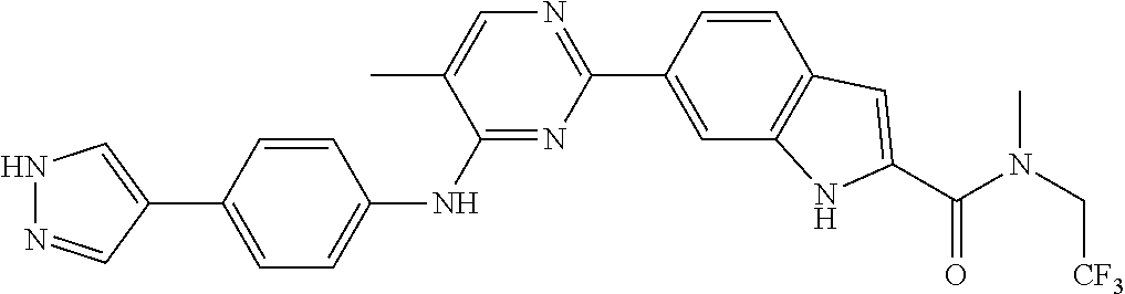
C1=C(C2=CNN=C2)C=CC(NC2=NC(C3=CC4=C(C=C3)C=C(C(N(C[CF3])C)=O)N4)=NC=C2C)=C1
